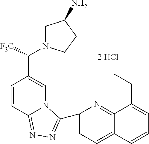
C1=CC2=NN=C(C3=CC=C4C(=N3)C(CC)=CC=C4)N2C=C1C(N1CC(N)CC1)[F3C]
